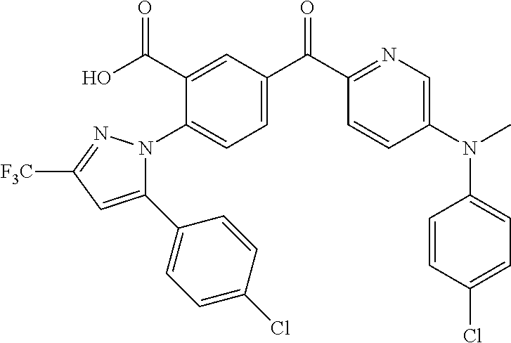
C1=C(C(C2=NC=C(N(C)C3=CC=C(Cl)C=C3)C=C2)=O)C=C(C(O)=O)C(N2C(C3=CC=C(Cl)C=C3)=CC([F3C])=N2)=C1
